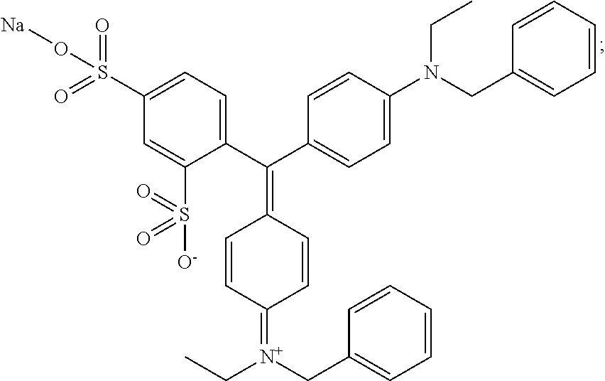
C1(S(=O)(O[Na])=O)=CC=C(C(C2=CC=C(N(CC3=CC=CC=C3)CC)C=C2)=C2C=CC(=[N+](CC3=CC=CC=C3)CC)C=C2)C(S(=O)(=O)[O-])=C1
